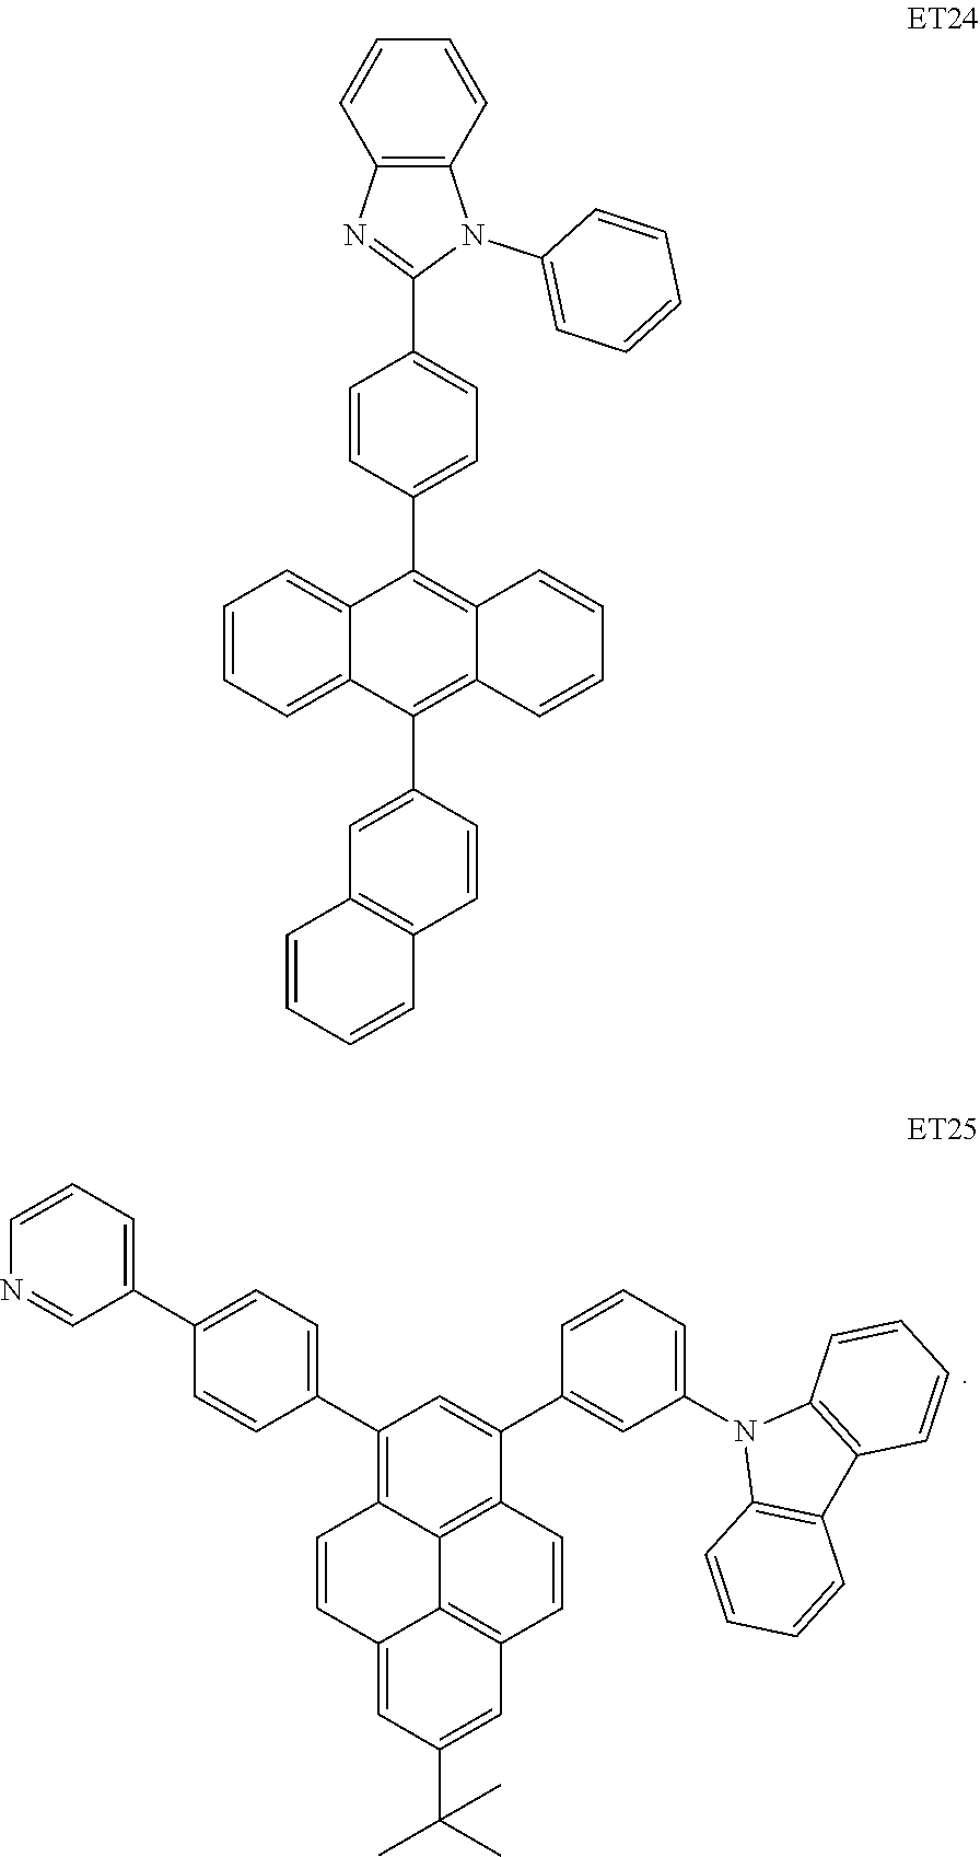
C1(C2=CC(N3C4=C(C5=C3C=CC=C5)C=CC=C4)=CC=C2)=CC(C2=CC=C(C3=CC=CN=C3)C=C2)=C2C3=C1C=CC1=C3C(=CC(C(C)(C)C)=C1)C=C2.C1=CC=C2C(=C1)C(C1=CC=C(C3=NC4=C(N3C3=CC=CC=C3)C=CC=C4)C=C1)=C1C(=C2C2=CC3=C(C=C2)C=CC=C3)C=CC=C1
